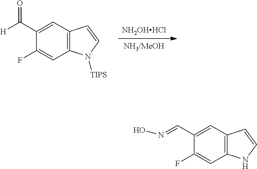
[NH2OHHCl].[NH3/MeOH].C1(F)=CC2=C(C=C1C(=O)[H])C=CN2[TIPS].C1(F)=CC2=C(C=C1C=NO)C=CN2
